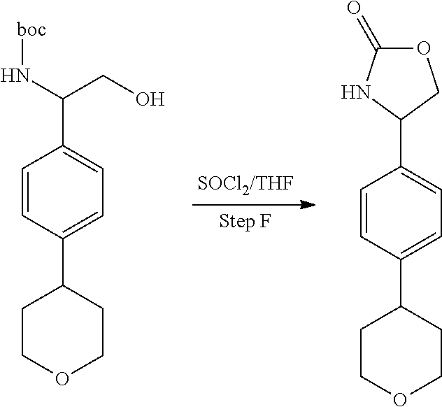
C1COCCC1C1=CC=C(C(N[boc])CO)C=C1.C1COCCC1C1=CC=C(C2NC(=O)OC2)C=C1
